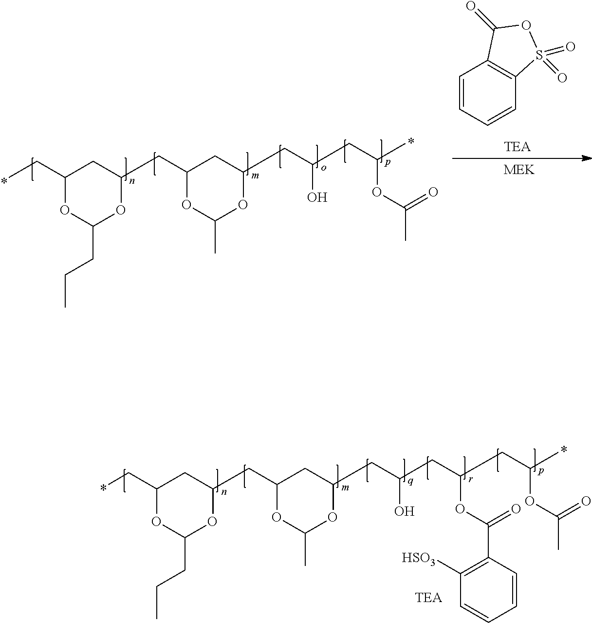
C1(CC)OC(CCC)OC(CC2OC(C)OC(CC(O)CC(CC(C)OC(=O)C)OC(=O)C3=C([HSO3])C=CC=C3)C2)C1.C1(CC)OC(CCC)OC(CC2OC(C)OC(CC(O)CC(C)OC(=O)C)C2)C1.C1=CC=CC2=C1C(=O)OS2(=O)=O
